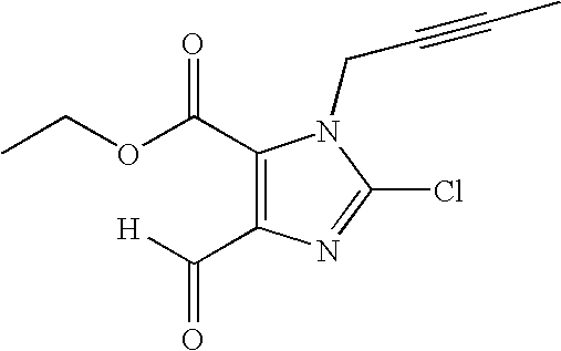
C1(C(OCC)=O)=C(C([H])=O)N=C(Cl)N1CC#CC
